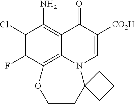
C1(Cl)=C(F)C2=C3C(=C1N)C(=O)C([CO2H])=CN3C1(CCO2)CCC1
